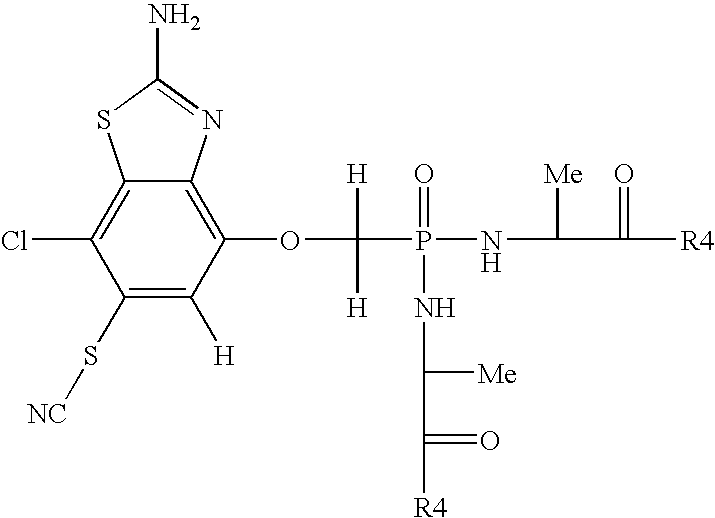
C1(S[NC])=C([H])C(OC(P(NC(C([R4])=O)[Me])(=O)NC(C([R4])=O)[Me])([H])[H])=C2C(=C1Cl)SC(N)=N2
